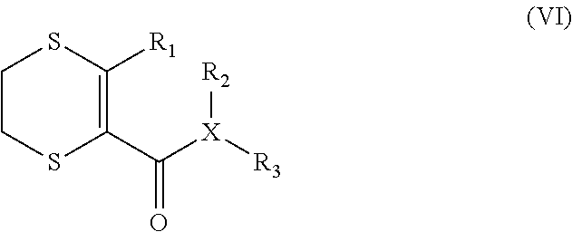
C1CSC(C([X]([R3])[R2])=O)=C([R1])S1
